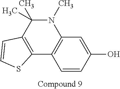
C1=CC(O)=CC2=C1C1=C(C(C)(C)N2C)C=CS1
